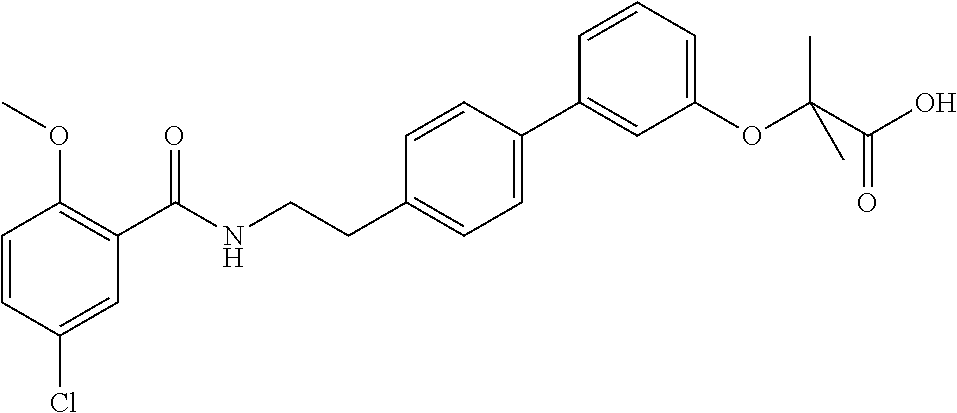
C1=CC(Cl)=CC(C(NCCC2=CC=C(C3=CC(OC(C(O)=O)(C)C)=CC=C3)C=C2)=O)=C1OC
